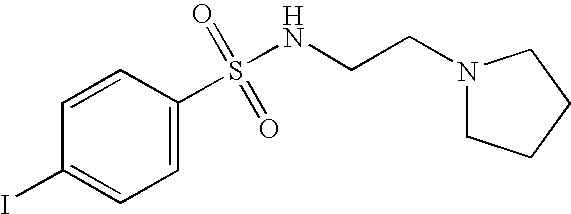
C1=CC(S(=O)(=O)NCCN2CCCC2)=CC=C1I
